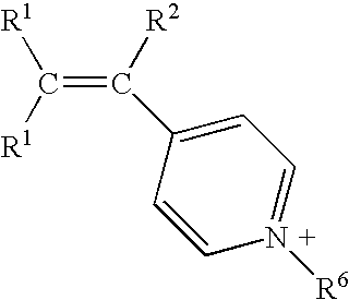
[R1]C([R1])=C([R2])C1=CC=N([R6])C=C1
